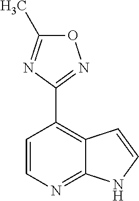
O1C(C)=NC(C2=C3C(=NC=C2)NC=C3)=N1
